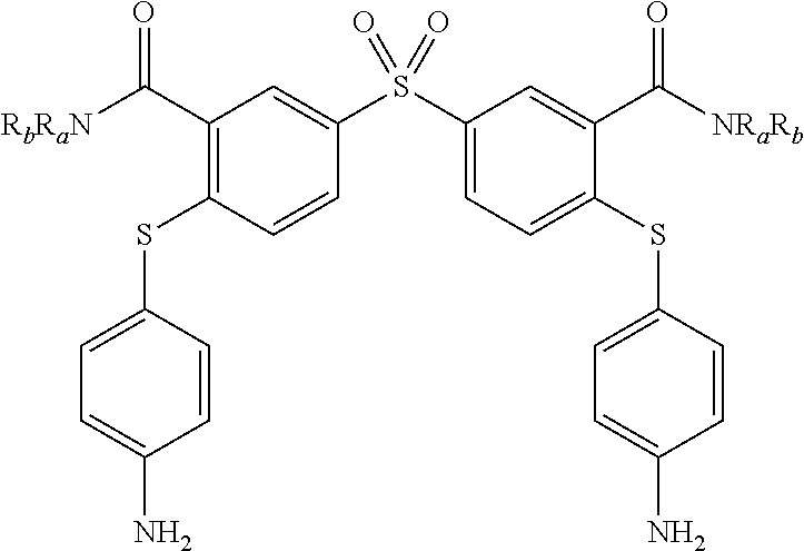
C1(C([RbRaN])=O)=C(SC2=CC=C(N)C=C2)C=CC(S(C2=CC=C(SC3=CC=C(N)C=C3)C(C([NRaRb])=O)=C2)(=O)=O)=C1
